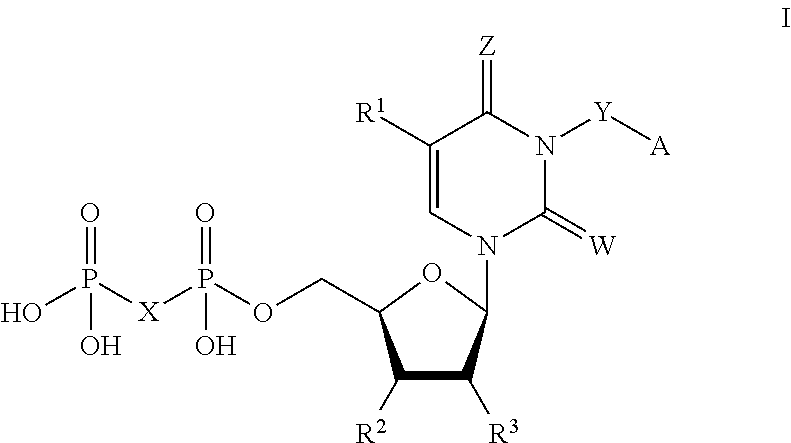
OP([X]P(OCC1C([R2])C([R3])C(N2C(=[W])N([Y][A])C(=[Z])C([R1])=C2)O1)(=O)O)(=O)O
